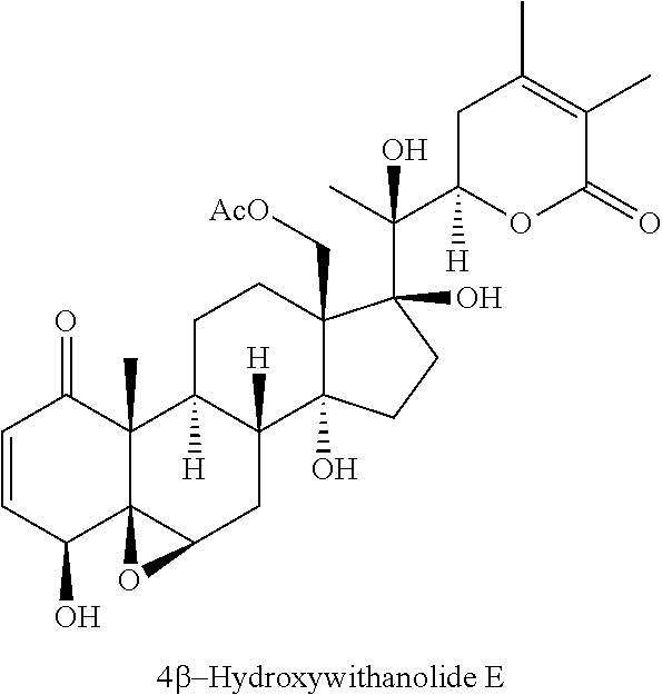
C1=CC(O)C23C(C)(C1=O)C1([H])C([H])(CC2O3)C2(O)C(C[AcO])(CC1)C(C(C)(C1([H])OC(=O)C(C)=C(C)C1)O)(O)CC2
